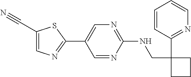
N1=C(NCC2(C3=NC=CC=C3)CCC2)N=CC(C2=NC=C(C#N)S2)=C1
